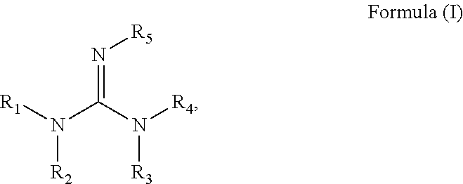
N(=C(N([R4])[R3])N([R1])[R2])[R5]
